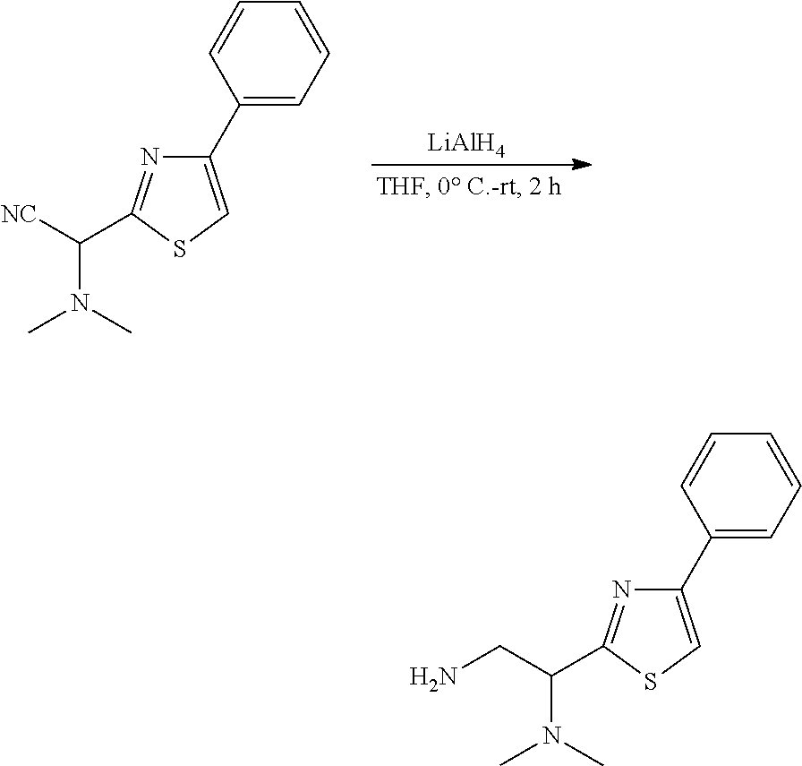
[LiAlH4].C1(C2=CSC(C([NC])N(C)C)=N2)=CC=CC=C1.C1(C2=CSC(C(CN)N(C)C)=N2)=CC=CC=C1
